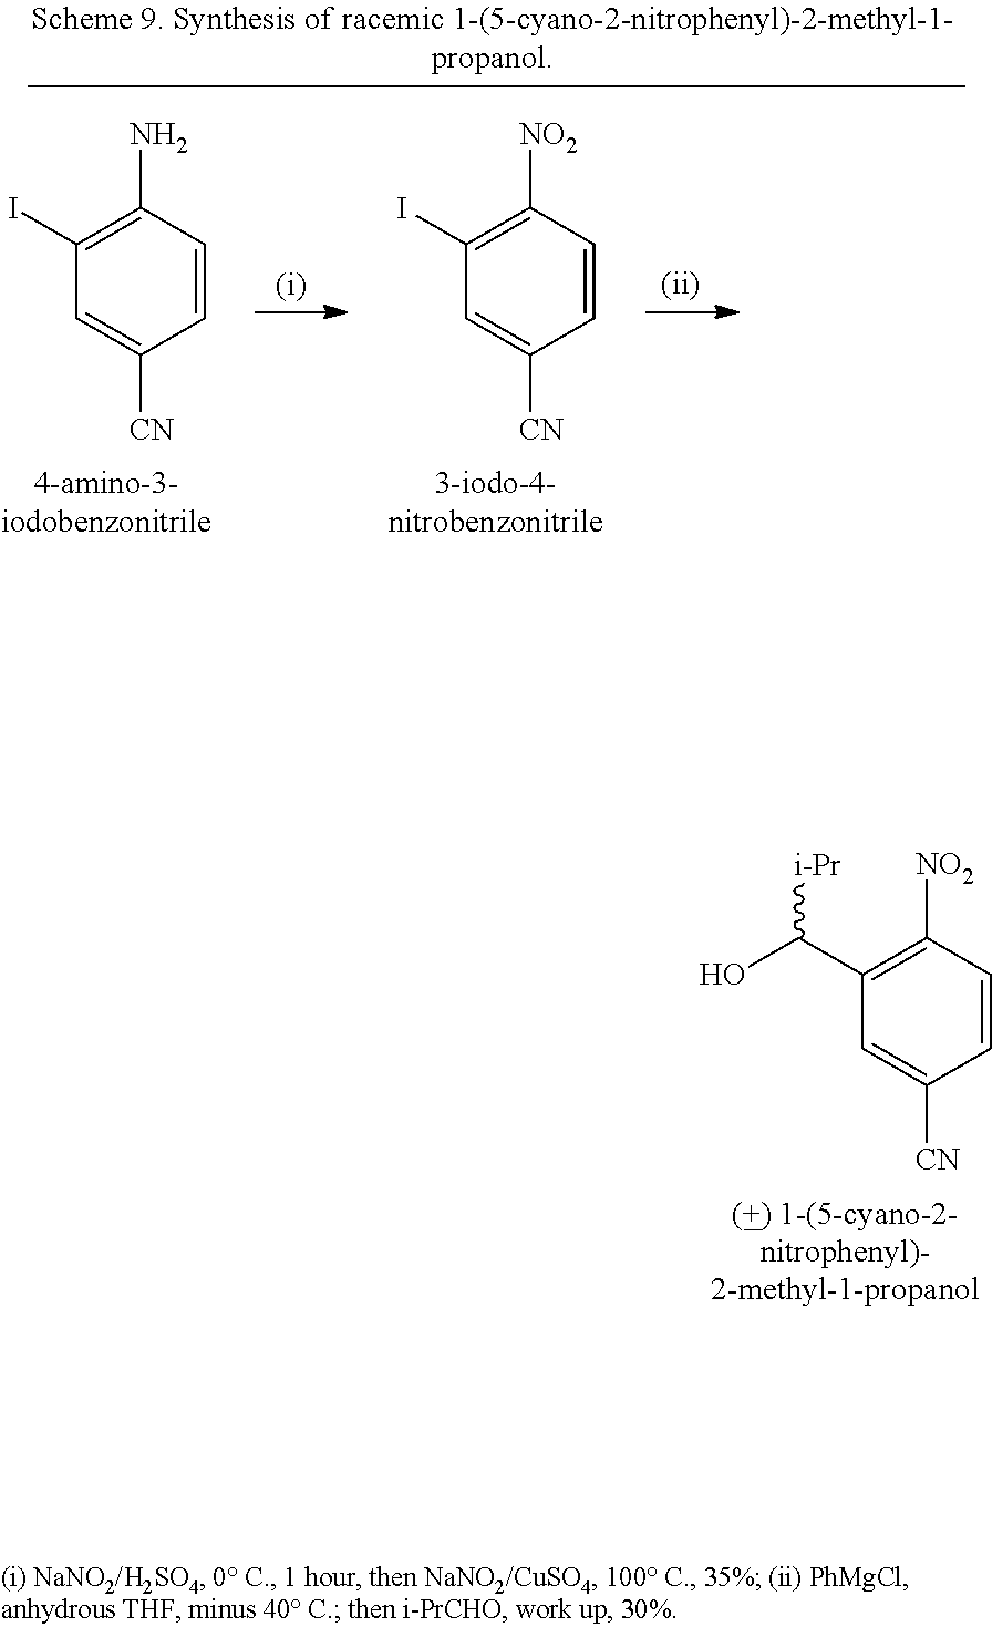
C1(C(O)[i-Pr])=C([NO2])C=CC([CN])=C1.C1(I)=C([NO2])C=CC([CN])=C1.C1(I)=C(N)C=CC([CN])=C1
